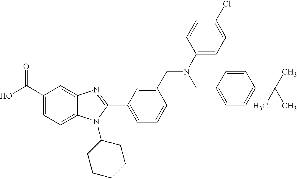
OC(C1=CC=C2C(=C1)N=C(C1=CC=CC(CN(C3=CC=C(Cl)C=C3)CC3=CC=C(C(C)(C)C)C=C3)=C1)N2C1CCCCC1)=O
